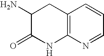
C12=C(N=CC=C1)NC(=O)C(N)C2
